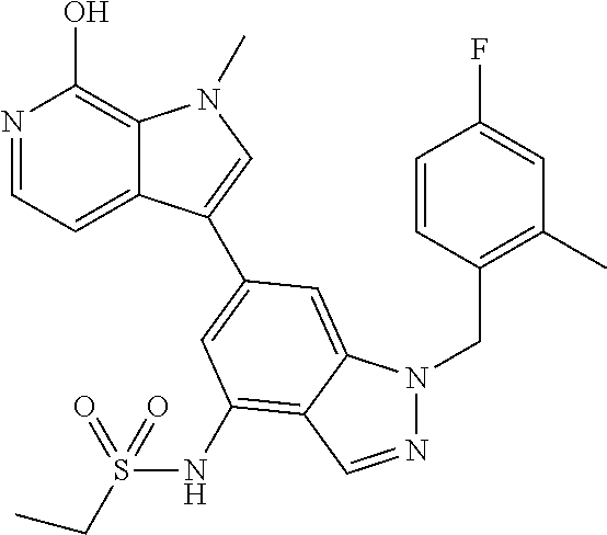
N1=CC=C2C(=C1O)N(C)C=C2C1=CC(NS(CC)(=O)=O)=C2C(=C1)N(CC1=C(C)C=C(F)C=C1)N=C2
